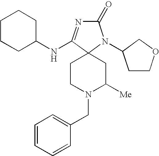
C1CN(CC2=CC=CC=C2)C([Me])CC12C(NC1CCCCC1)=NC(=O)N2C1CCOC1
